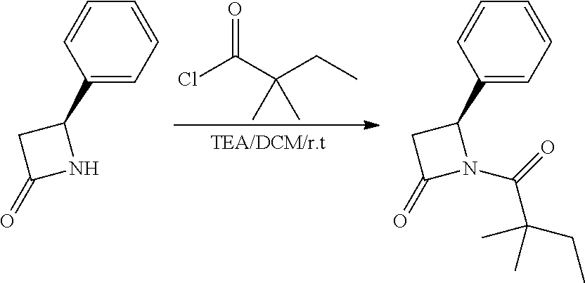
ClC(C(CC)(C)C)=O.C1=CC(C2CC(=O)N2)=CC=C1.C1=CC(C2CC(=O)N2C(=O)C(C)(C)CC)=CC=C1
